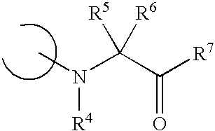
C([R7])(C(N([R4])C)([R6])[R5])=O
